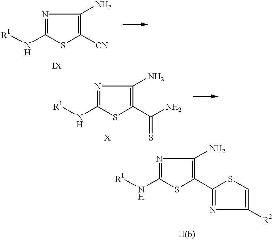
[R1]NC1=NC(N)=C([CN])S1.[R1]NC1=NC(N)=C(C(N)=S)S1.[R1]NC1=NC(N)=C(C2=NC([R2])=CS2)S1
